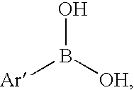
[Ar]B([OH])O
